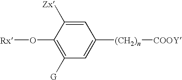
C1(O[Rx])=C([G])C=C([(CH2)n][COOY])C=C1[Zx]
